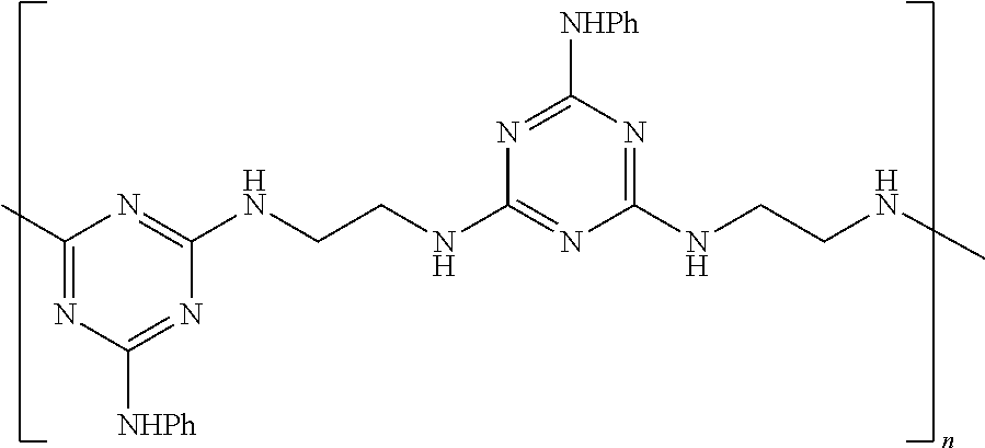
C1(C)=NC([NHPh])=NC(NCCNC2=NC(NCCNC)=NC([NHPh])=N2)=N1
